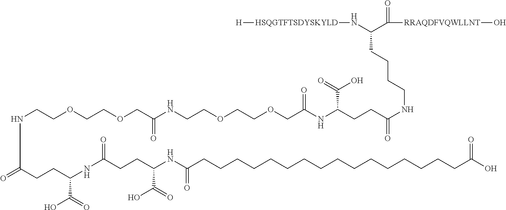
[H][HSQGTFTSDYSKYLD]NC(C([RRAQDFVQWLLNT]O)=O)CCCCNC(CCC(NC(COCCOCCNC(COCCOCCNC(=O)CCC(NC(CCC(NC(=O)CCCCCCCCCCCCCCCCC(O)=O)C(=O)O)=O)C(=O)O)=O)=O)C(=O)O)=O
